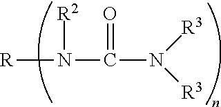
[R]N([R2])C(=O)N([R3])[R3]
